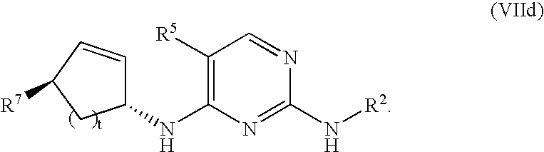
C1([R5])=C(NC2C=CC([R7])C2)N=C(N[R2])N=C1
